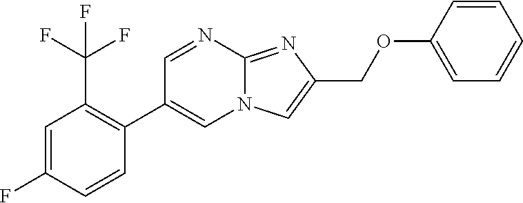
FC1=CC(C(F)(F)F)=C(C2=CN3C(=NC(COC4=CC=CC=C4)=C3)N=C2)C=C1
